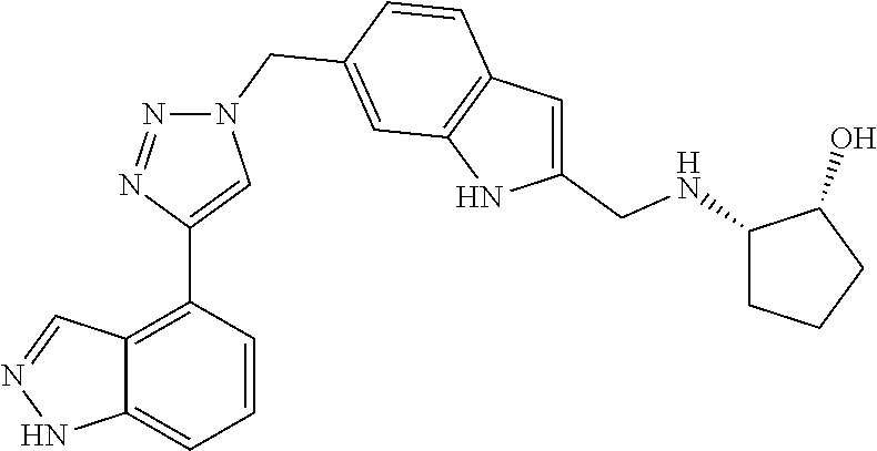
C12=C(C3=CN(CC4=CC5=C(C=C(CNC6CCCC6O)N5)C=C4)N=N3)C=CC=C1NN=C2
